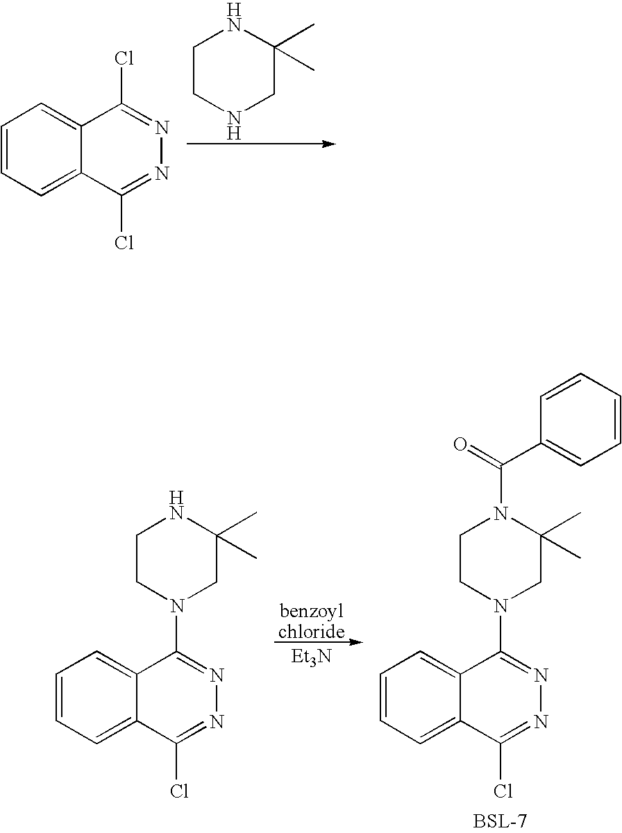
C1=CC=C2C(=C1)C(Cl)=NN=C2Cl.C1CNCC(C)(C)N1.C12=CC=CC=C1C(Cl)=NN=C2N1CCNC(C)(C)C1.[benzoylchloride].[Et3N].C12=CC=CC=C1C(Cl)=NN=C2N1CCN(C(C2=CC=CC=C2)=O)C(C)(C)C1
